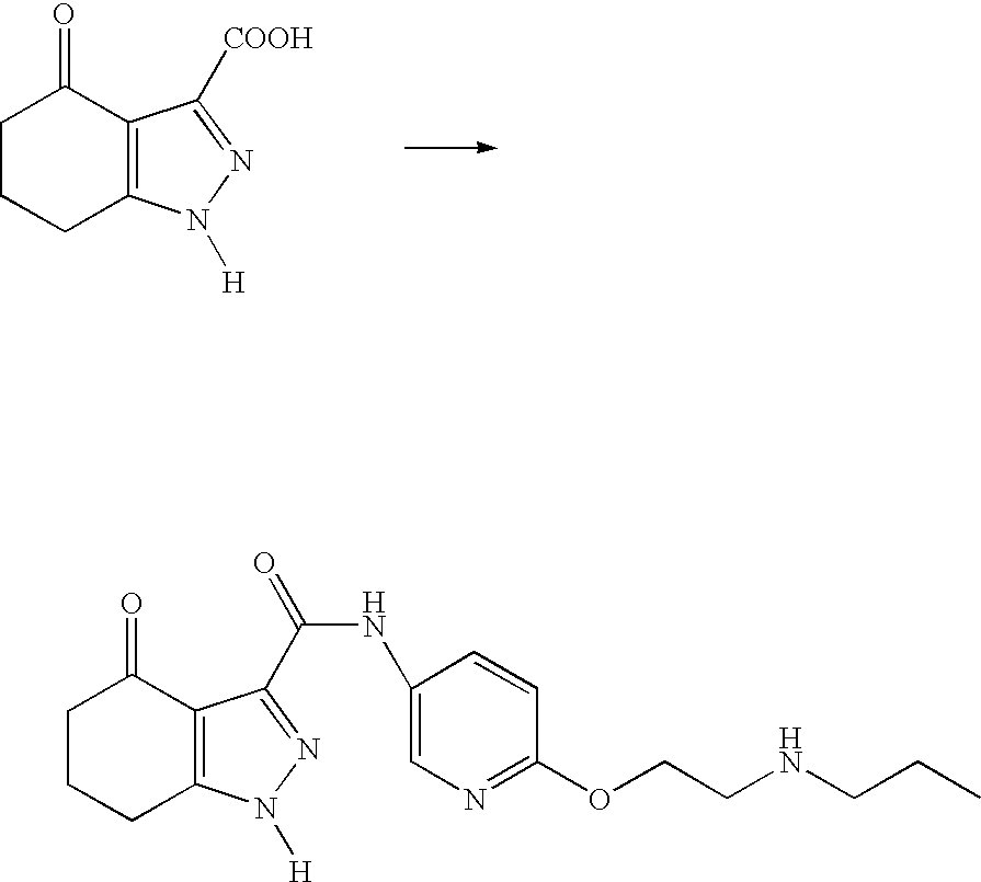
C1CCC2=C(C1=O)C([COOH])=NN2[H].C1CCC2=C(C1=O)C(C(NC1=CN=C(OCCNCCC)C=C1)=O)=NN2[H]
